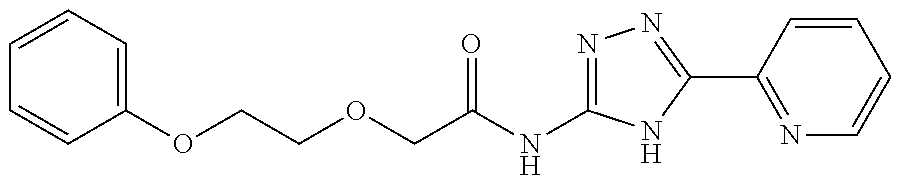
C(=O)(NC1=NN=C(C2=NC=CC=C2)N1)COCCOC1=CC=CC=C1
